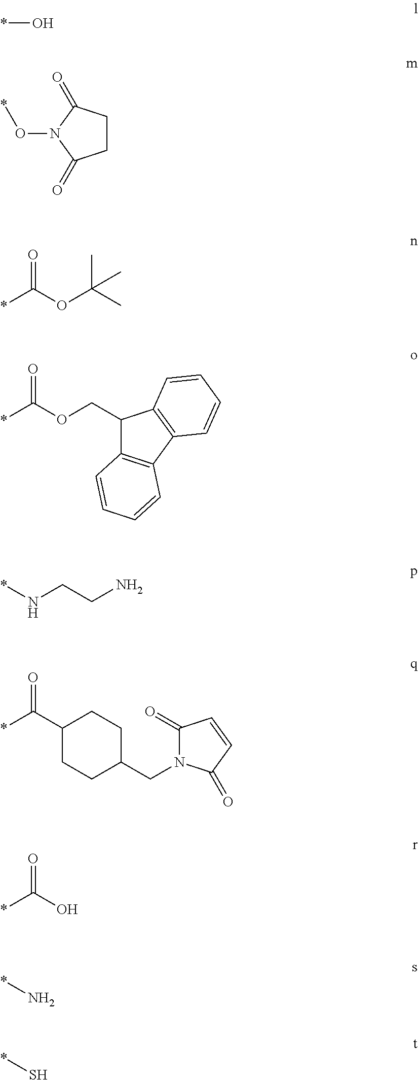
*O.*ON1C(=O)CCC1=O.O=C(OC(C)(C)C)*.O=C(OCC1C2=C(C3=C1C=CC=C3)C=CC=C2)*.*NCCN.O=C(C1CCC(CN2C(=O)C=CC2=O)CC1)*.O=C(O)*.*N.*S
